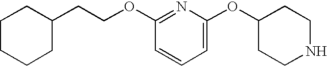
C1(OC2CCNCC2)=CC=CC(OCCC2CCCCC2)=N1
